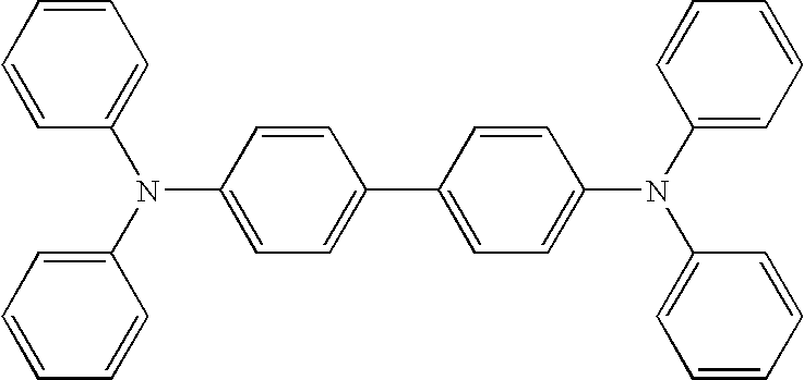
C1=CC(C2=CC=C(N(C3=CC=CC=C3)C3=CC=CC=C3)C=C2)=CC=C1N(C1=CC=CC=C1)C1=CC=CC=C1
